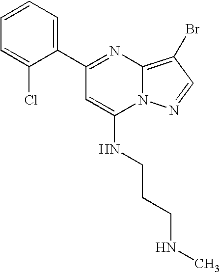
C1=CC=C(C2=NC3=C(Br)C=NN3C(NCCCNC)=C2)C(Cl)=C1
